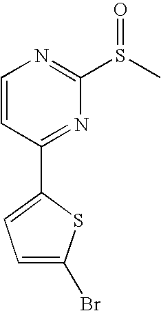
C1=CC(C2=CC=C(Br)S2)=NC(S(C)=O)=N1
